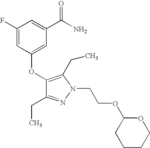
C1(F)=CC(OC2=C(CC)N(CCOC3CCCCO3)N=C2CC)=CC(C(N)=O)=C1
